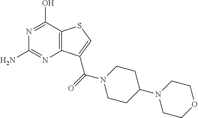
C12=C(C(C(=O)N3CCC(N4CCOCC4)CC3)=CS1)N=C(N)N=C2O
